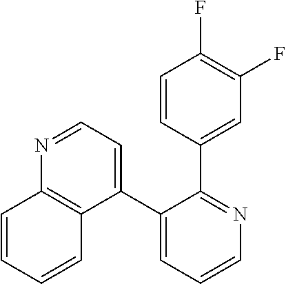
C1(C2=CC=NC3=C2C=CC=C3)=CC=CN=C1C1=CC(F)=C(F)C=C1
